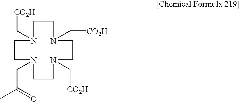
C1CN(C[CO2H])CCN(C[CO2H])CCN(CC(C)=O)CCN1C[CO2H]
